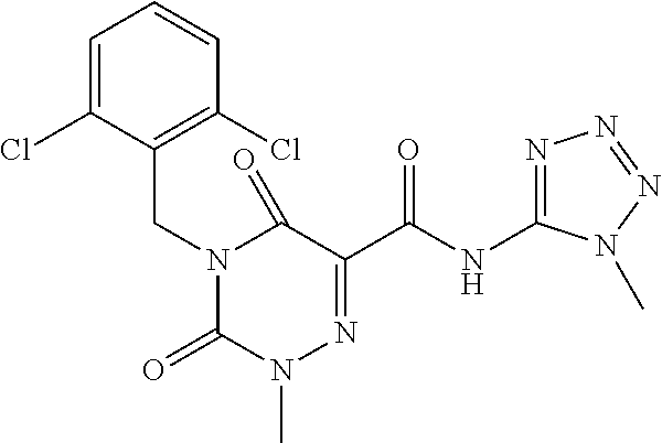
C1(CN2C(=O)N(C)N=C(C(NC3=NN=NN3C)=O)C2=O)=C(Cl)C=CC=C1Cl
